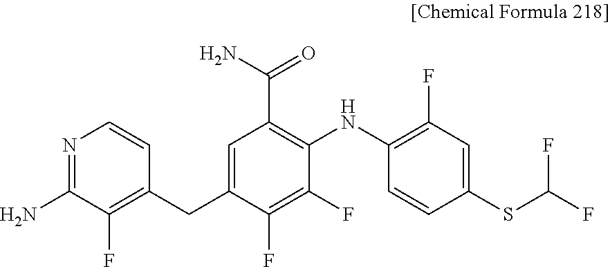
N1=C(N)C(F)=C(CC2=CC(C(N)=O)=C(NC3=C(F)C=C(SC(F)F)C=C3)C(F)=C2F)C=C1
